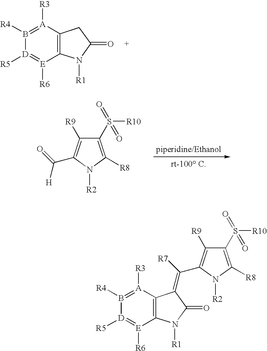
[D]1([R5])=[E]([R6])C2=C([A]([R3])=B1[R4])CC(=O)N2[R1].C1(S([R10])(=O)=O)=C([R8])N([R2])C(C(=O)[H])=C1[R9].[D]1([R5])=[E]([R6])C2=C([A]([R3])=B1[R4])C(=C(C1=C([R9])C(S([R10])(=O)=O)=C([R8])N1[R2])[R7])C(=O)N2[R1]
